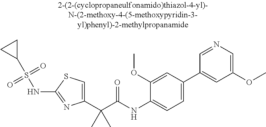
C1(C(C(NC2=CC=C(C3=CC(OC)=CN=C3)C=C2OC)=O)(C)C)=CSC(NS(C2CC2)(=O)=O)=N1
